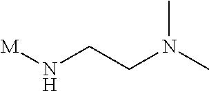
[M]NCCN(C)C
